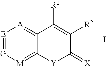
[E]1=[G][M]=C2C(=[A]1)C([R1])=C([R2])C(=[X])[Y]2.I
